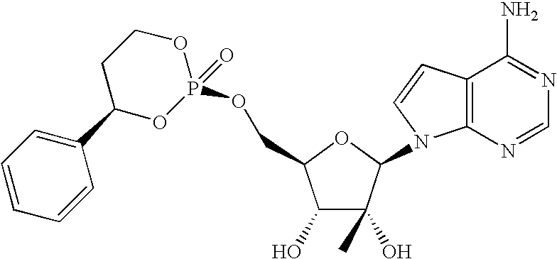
C1(O)C(O)(C)C(N2C3=C(C=C2)C(N)=NC=N3)OC1COP1(=O)OCCC(C2=CC=CC=C2)O1
